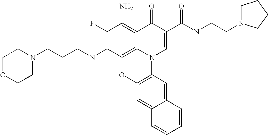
C1(F)=C(NCCCN2CCOCC2)C2=C3C(=C1N)C(=O)C(C(NCCN1CCCC1)=O)=CN3C1=C(O2)C=C2C(=C1)C=CC=C2
